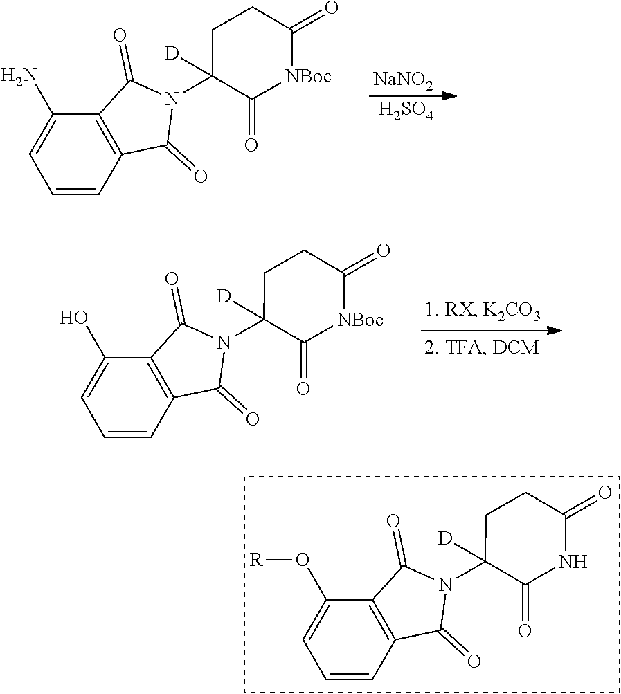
C1=C(N)C2=C(C=C1)C(=O)N(C1([D])C(=O)[NBoc]C(=O)CC1)C2=O.[NaNO2].[H2SO4].C1=C(O)C2=C(C=C1)C(=O)N(C1([D])C(=O)[NBoc]C(=O)CC1)C2=O.C1=C(O[R])C2=C(C=C1)C(=O)N(C1([D])C(=O)NC(=O)CC1)C2=O
